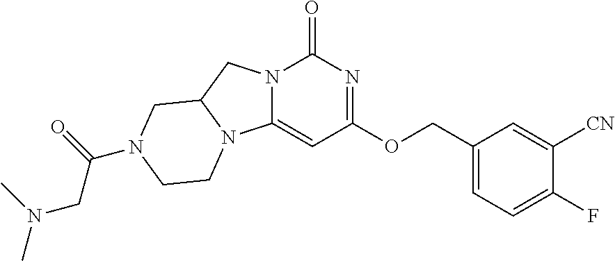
C1(COC2=NC(=O)N3C(=C2)N2C(C3)CN(C(=O)CN(C)C)CC2)=CC=C(F)C([CN])=C1
